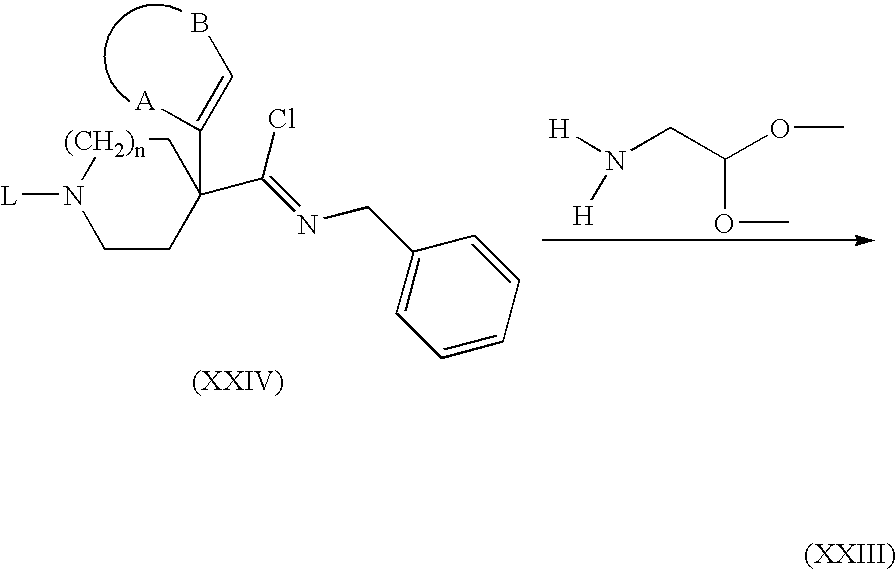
C1CC(C(=NCC2=CC=CC=C2)Cl)(C([A])=CB)C[(CH2)n]N1[L].[H]N(CC(OC)OC)[H]
